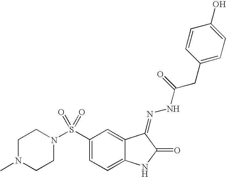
C1N(C)CCN(S(C2=CC=C3C(=C2)C(=NNC(=O)CC2=CC=C(O)C=C2)C(=O)N3)(=O)=O)C1
